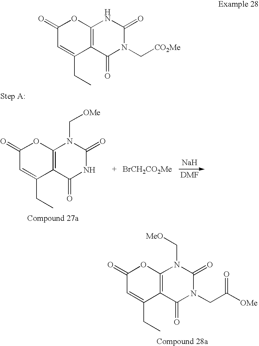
[BrCH2CO2Me].C1(=O)C=C(CC)C2=C(O1)N(C[OMe])C(=O)NC2=O.[Na].[DMF].C1(=O)C=C(CC)C2=C(O1)N(C[MeO])C(=O)N(CC([OMe])=O)C2=O.C1(=O)C=C(CC)C2=C(O1)NC(=O)N(C[CO2Me])C2=O
